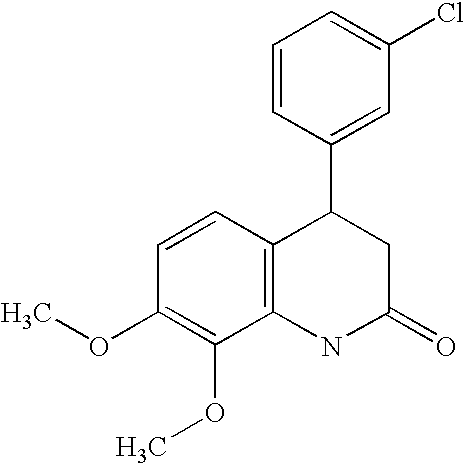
C12=C(NC(=O)CC1C1=CC(Cl)=CC=C1)C(OC)=C(OC)C=C2
